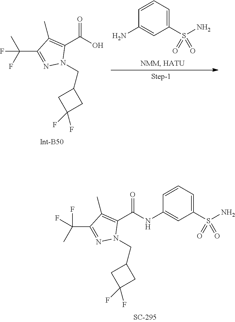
N(C(C1=C(C)C(C(F)(C)F)=NN1CC1CC(F)(F)C1)=O)C1=CC(S(N)(=O)=O)=CC=C1.C1=CC(N)=CC(S(N)(=O)=O)=C1.OC(C1=C(C)C(C(C)(F)F)=NN1CC1CC(F)(F)C1)=O
